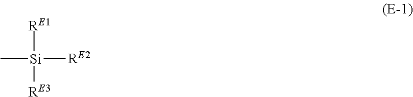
[RE1][Si]([RE2])([RE3])C
